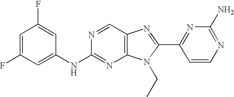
C1=C(F)C=C(NC2=NC3=C(C=N2)N=C(C2=NC(N)=NC=C2)N3CC)C=C1F
